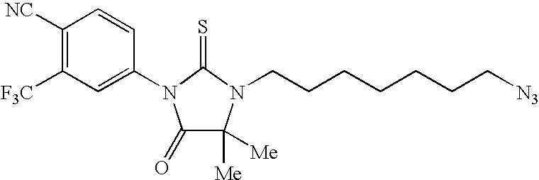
C1([NC])=C([F3C])C=C(N2C(=O)C([Me])([Me])N(CCCCCCC[N3])C2=S)C=C1
